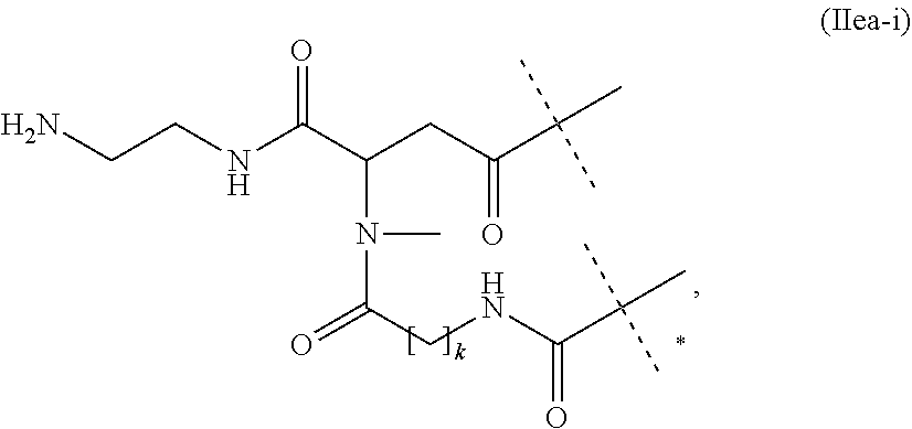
O=C(C(CC(C(C)(C)C)=O)N(C(CNC(C(C)(C)C)=O)=O)C)NCCN
